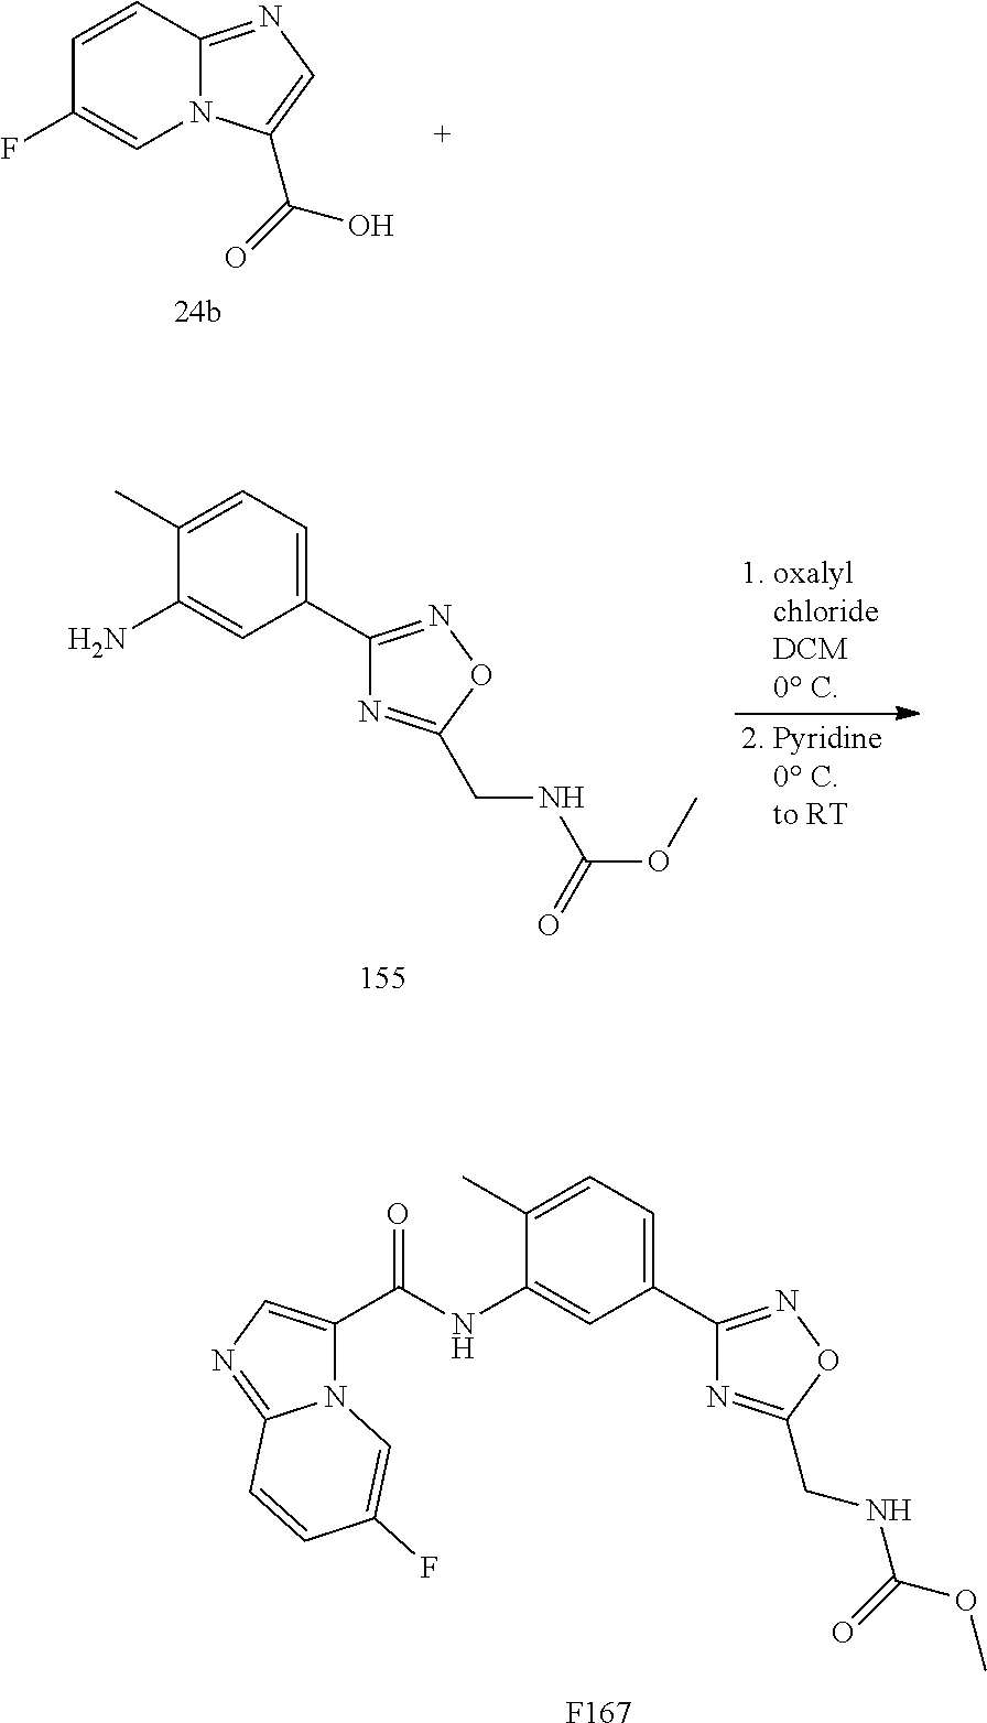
C1=CC2=NC=C(C(=O)O)N2C=C1F.C1(C2=NOC(CNC(OC)=O)=N2)=CC=C(C)C(N)=C1.N12C(C(NC3=CC(C4=NOC(CNC(OC)=O)=N4)=CC=C3C)=O)=CN=C1C=CC(F)=C2.[F167]
